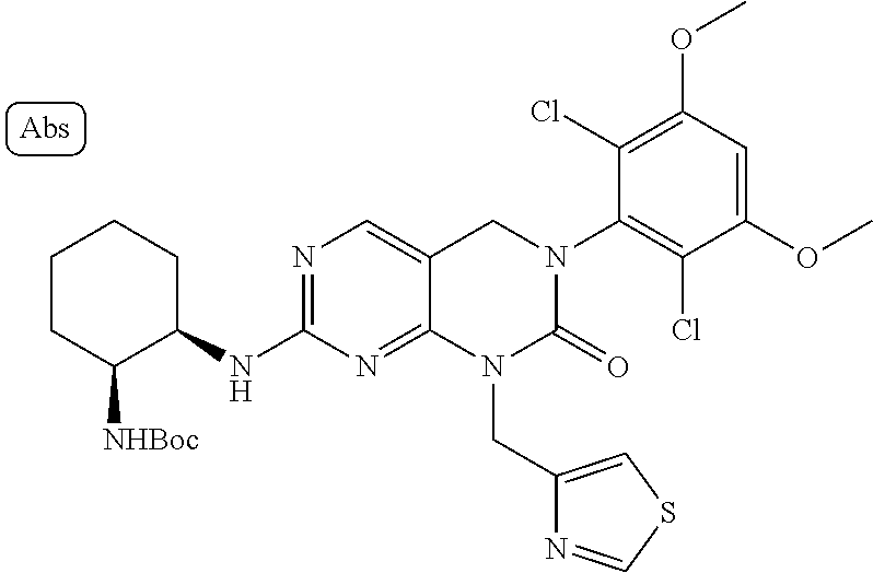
[NHBoc]C1CCCCC1NC1=NC=C2C(=N1)N(CC1=CSC=N1)C(=O)N(C1=C(Cl)C(OC)=CC(OC)=C1Cl)C2
